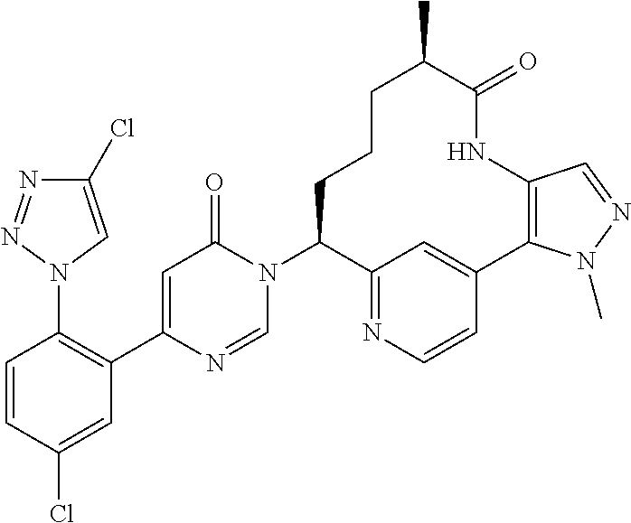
C1=CC(Cl)=CC(C2=CC(=O)N(C3C4=NC=CC(=C4)C4=C(NC(=O)C(C)CCC3)C=NN4C)C=N2)=C1N1C=C(Cl)N=N1
